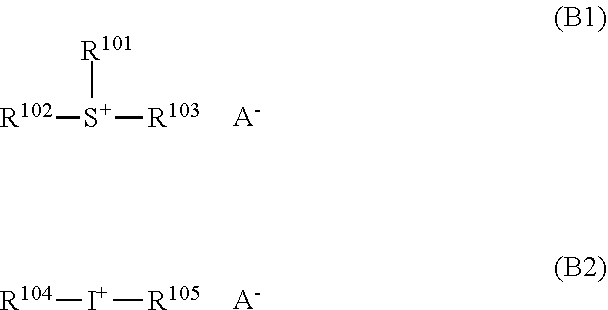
[R101][S+]([R102])[R103].[A-].[A-].[I+]([R104])[R105]
